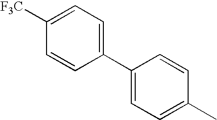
C1=C([F3C])C=CC(C2=CC=C(C)C=C2)=C1
